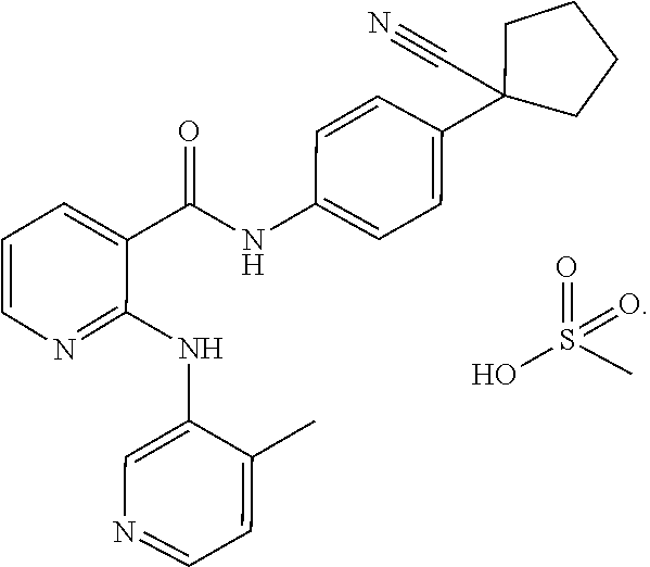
C1(C)=CC=NC=C1NC1=NC=CC=C1C(NC1=CC=C(C2(C#N)CCCC2)C=C1)=O.S(=O)(=O)(O)C
